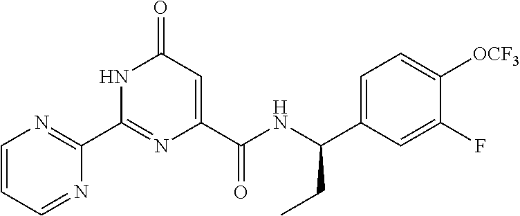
C1(C2=NC=CC=N2)=NC(C(NC(C2=CC=C([OCF3])C(F)=C2)CC)=O)=CC(=O)N1
